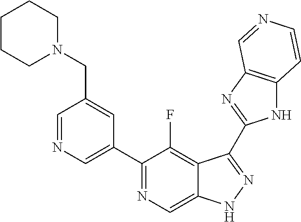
C1=NC=C(C2=NC=C3C(=C2F)C(C2=NC4=C(N2)C=CN=C4)=NN3)C=C1CN1CCCCC1
